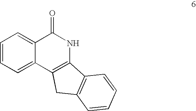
C1=CC=C2C(=C1)C(=O)NC1=C2CC2=C1C=CC=C2
